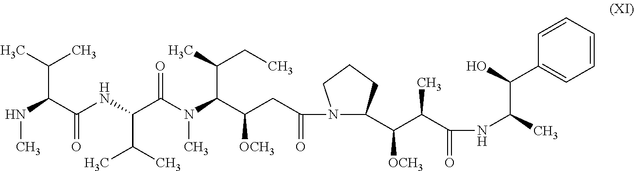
N(C(C(NC(C(N(C(C(CC(=O)N1C(C(C(C(NC(C)C(O)C2=CC=CC=C2)=O)C)[OCH3])CCC1)[OCH3])C(C)CC)C)=O)C(C)C)=O)C(C)C)C
